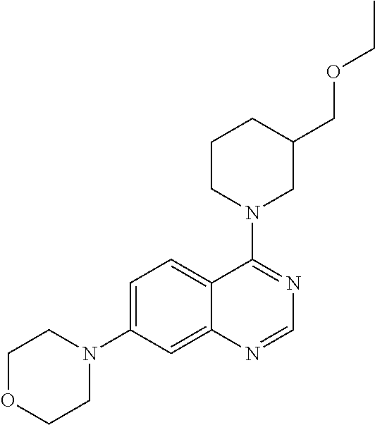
C1OCCN(C2=CC=C3C(=C2)N=CN=C3N2CC(COCC)CCC2)C1
